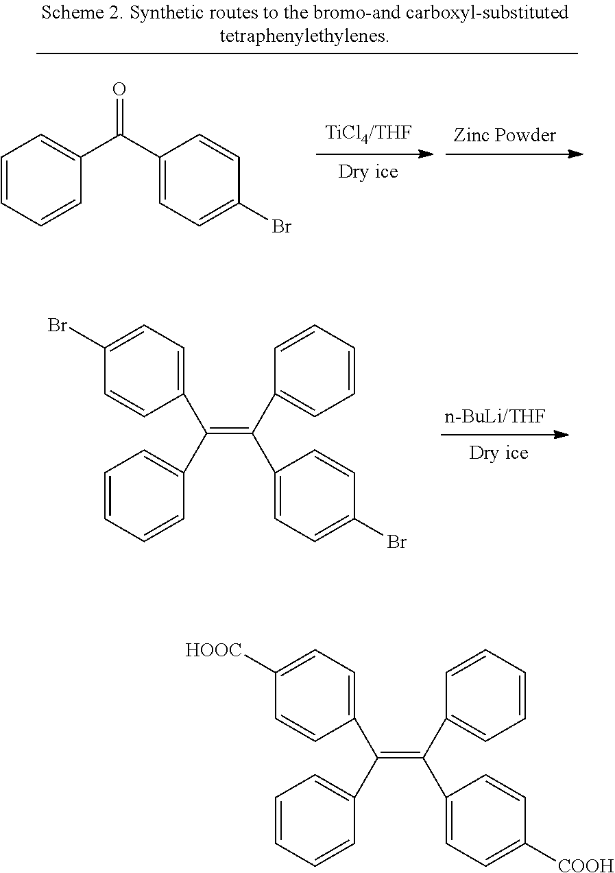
C1=CC=CC(C(C2=CC=C(Br)C=C2)=O)=C1.C1=C(Br)C=CC(C(C2=CC=CC=C2)=C(C2=CC=CC=C2)C2=CC=C(Br)C=C2)=C1.C1=C([HOOC])C=CC(C(C2=CC=CC=C2)=C(C2=CC=CC=C2)C2=CC=C([COOH])C=C2)=C1
